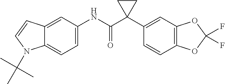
C1(C2(C(NC3=CC=C4C(=C3)C=CN4C(C)(C)C)=O)CC2)=CC2=C(C=C1)OC(F)(F)O2
